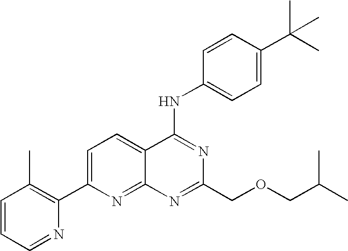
C1=CC=NC(C2=CC=C3C(=N2)N=C(COCC(C)C)N=C3NC2=CC=C(C(C)(C)C)C=C2)=C1C
